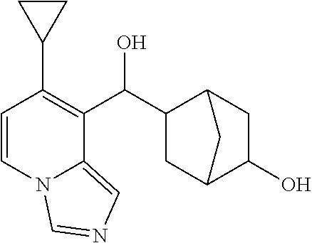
C(C1=C(C2CC2)C=CN2C1=CN=C2)(O)C1CC2C(O)CC1C2
